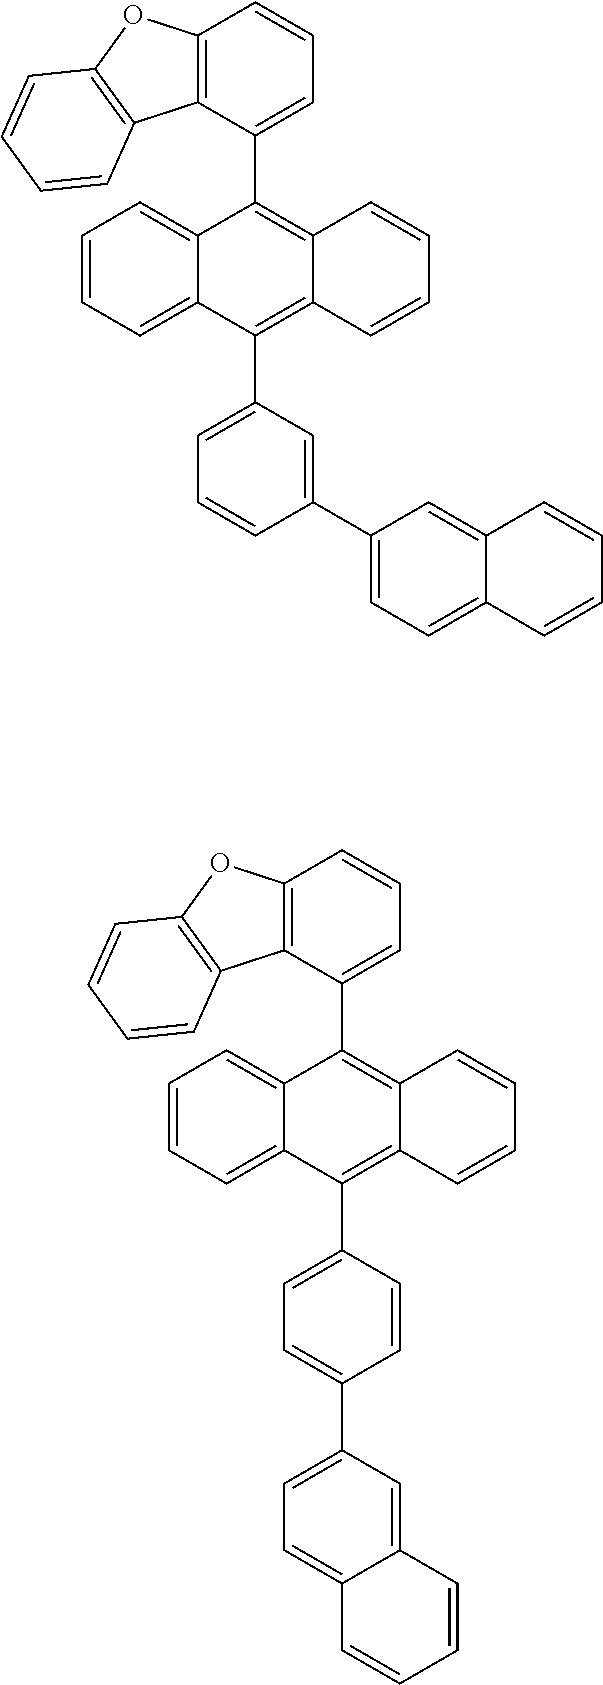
C1=CC(C2=CC=C3C(=C2)C=CC=C3)=CC(C2=C3C(=C(C4=CC=CC5=C4C4=C(O5)C=CC=C4)C4=CC=CC=C42)C=CC=C3)=C1.C1(C2=CC=C(C3=C4C(=C(C5=CC=CC6=C5C5=C(O6)C=CC=C5)C5=CC=CC=C53)C=CC=C4)C=C2)=CC=C2C(=C1)C=CC=C2
